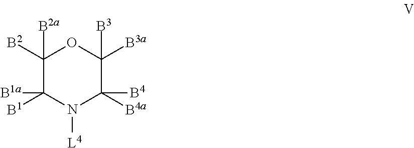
C1([B2])([B2a])C([B1])([B1a])N([L4])C([B4a])([B4])C([B3a])([B3])O1
